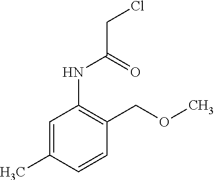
C1=C(C)C=CC(COC)=C1NC(CCl)=O
